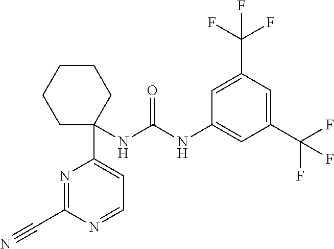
C1=C(C(F)(F)F)C=C(C(F)(F)F)C=C1NC(NC1(C2=CC=NC(C#N)=N2)CCCCC1)=O
